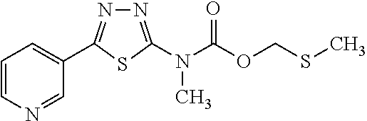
N1=C(N(C(OCSC)=O)C)SC(C2=CC=CN=C2)=N1
